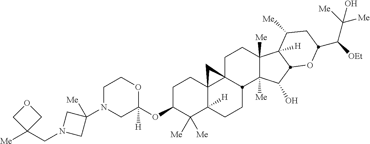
C1N(C2([Me])CN(CC3([Me])COC3)C2)CC(OC2C([Me])([Me])C3([H])C4(CC2)C2(CCC5([Me])C([Me])(C(O)C6C5([H])C([Me])CC(C([OEt])C([Me])([Me])O)O6)C2CC3)C4)([H])OC1
